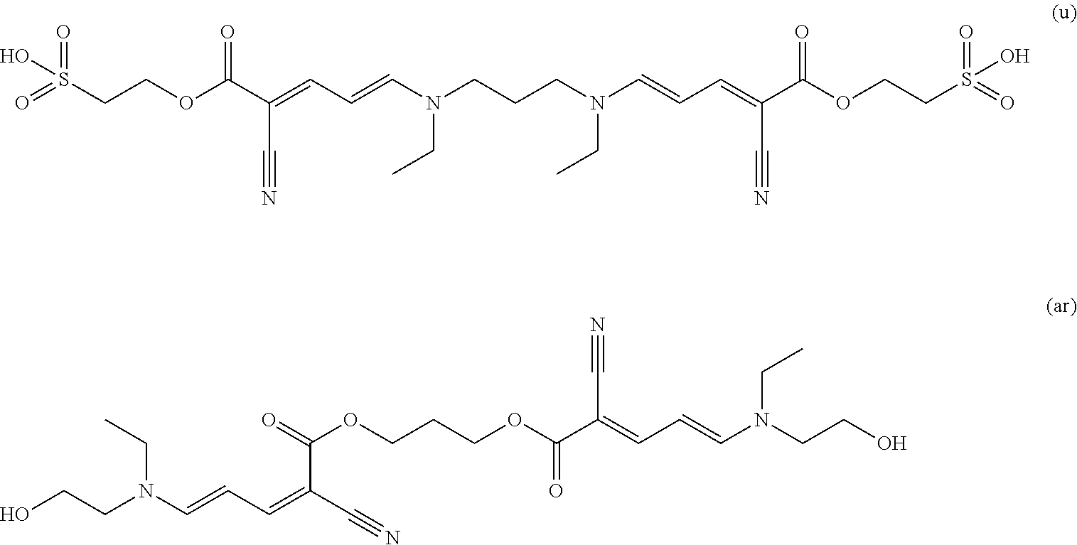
O=C(OCCCOC(C(=CC=CN(CCO)CC)C#N)=O)C(C#N)=CC=CN(CCO)CC.O=S(CCOC(C(=CC=CN(CCCN(C=CC=C(C(OCCS(=O)(=O)O)=O)C#N)CC)CC)C#N)=O)(=O)O
